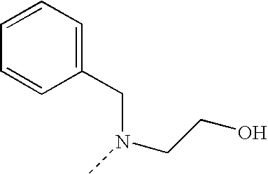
C1=CC=C(CN(CCO)C)C=C1
